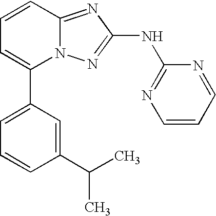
C1=CC2=NC(NC3=NC=CC=N3)=NN2C(C2=CC=CC(C(C)C)=C2)=C1
